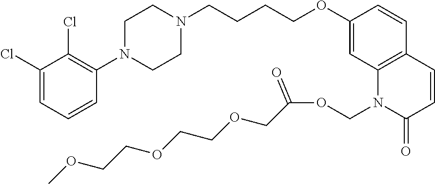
C1(Cl)=CC=CC(N2CCN(CCCCOC3=CC4=C(C=C3)C=CC(=O)N4COC(COCCOCCOC)=O)CC2)=C1Cl
